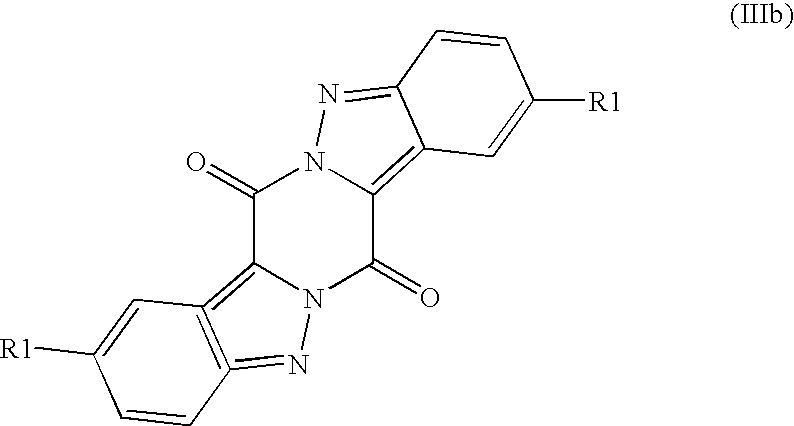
N12C(=C3=C(=N1)C=CC([R1])=C3)C(=O)N1C(=C3C(=N1)C=CC([R1])=C3)C2=O
